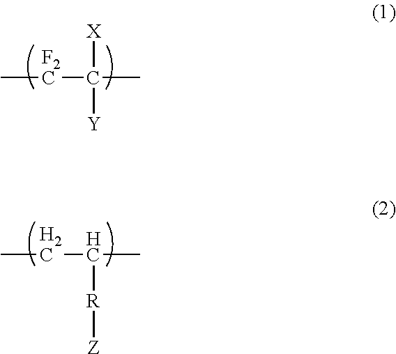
C[F2C]C(C)([X])[Y].CCC(C)[R][Z]
